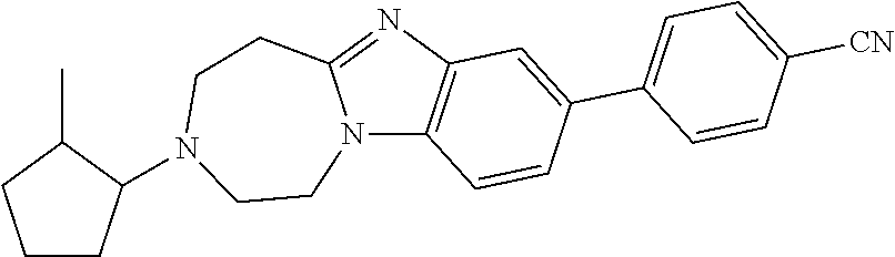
N12C3=C(N=C1CCN(C1CCCC1C)CC2)C=C(C1=CC=C([CN])C=C1)C=C3
